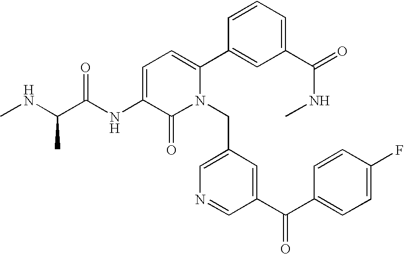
C1=C(NC(C(NC)C)=O)C(=O)N(CC2=CN=CC(C(C3=CC=C(F)C=C3)=O)=C2)C(C2=CC(C(=O)NC)=CC=C2)=C1
